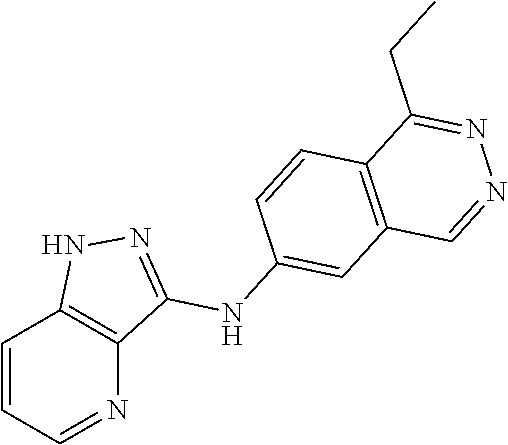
C1=CC=NC2=C1NN=C2NC1=CC2=C(C=C1)C(CC)=NN=C2
